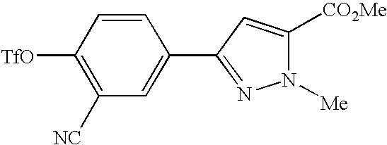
[TfO]C1=C([NC])C=C(C2=NN([Me])C([CO2Me])=C2)C=C1
